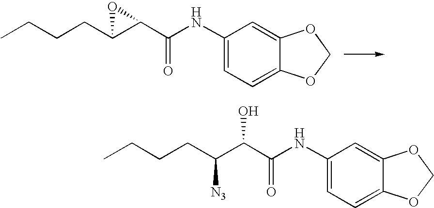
C1(NC(C2C(CCCC)O2)=O)=CC=C2C(=C1)OCO2.C1(NC(C(C(CCCC)[N3])O)=O)=CC=C2C(=C1)OCO2
